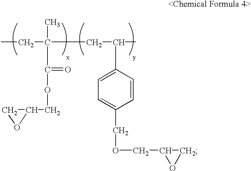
CCC(C(=O)OCC1CO1)(CC(C)C1=CC=C(COCC2OC2)C=C1)C
